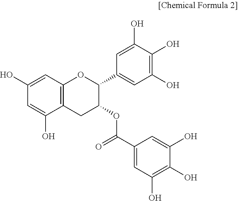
C1(O)=CC2=C(C(O)=C1)CC(OC(C1=CC(O)=C(O)C(O)=C1)=O)C(C1=CC(O)=C(O)C(O)=C1)O2
